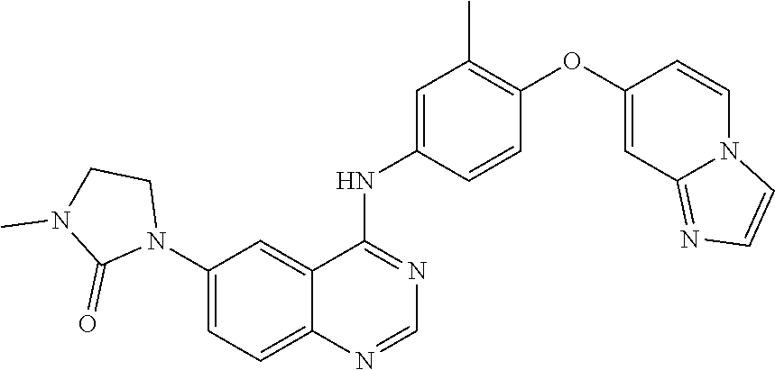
C1=NC2=CC=C(N3CCN(C)C3=O)C=C2C(NC2=CC(C)=C(OC3=CC4=NC=CN4C=C3)C=C2)=N1
